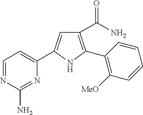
C1(C(=O)N)=C(C2=C([MeO])C=CC=C2)NC(C2=CC=NC(N)=N2)=C1
